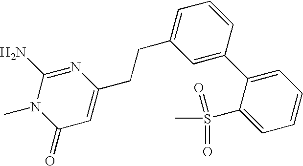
C1=C(CCC2=CC=CC(C3=CC=CC=C3S(C)(=O)=O)=C2)N=C(N)N(C)C1=O
